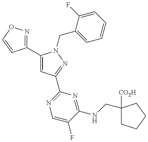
C1(C2=CC(C3=NC=C(F)C(NCC4([CO2H])CCCC4)=N3)=NN2CC2=CC=CC=C2F)=NOC=C1
